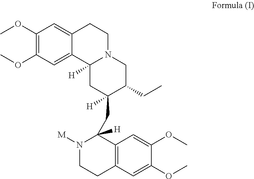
C1(OC)=C(OC)C=C2C(=C1)CCN1C2([H])CC(CC2([H])N([M])CCC3=C2C=C(OC)C(OC)=C3)([H])C(CC)C1
